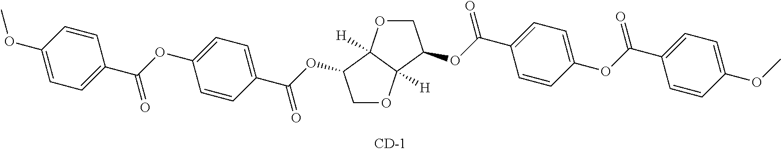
COC1=CC=C(C(OC2=CC=C(C(OC3COC4([H])C3([H])OCC4OC(C3=CC=C(OC(C4=CC=C(OC)C=C4)=O)C=C3)=O)=O)C=C2)=O)C=C1
